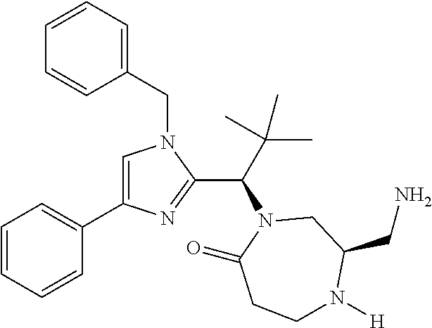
C1=CC=CC(C2=CN(CC3=CC=CC=C3)C(C(C(C)(C)C)N3C(=O)CCN([H])C(CN)C3)=N2)=C1
